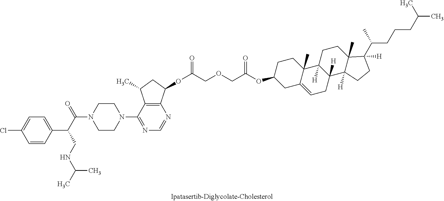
C1=CC(C(C(=O)N2CCN(C3=NC=NC4=C3C(C)CC4OC(=O)COCC(OC3CC4=CCC5([H])C([H])(C4(C)CC3)CCC3(C)C5([H])CCC3(C(C)CCCC(C)C)[H])=O)CC2)CNC(C)C)=CC=C1Cl
